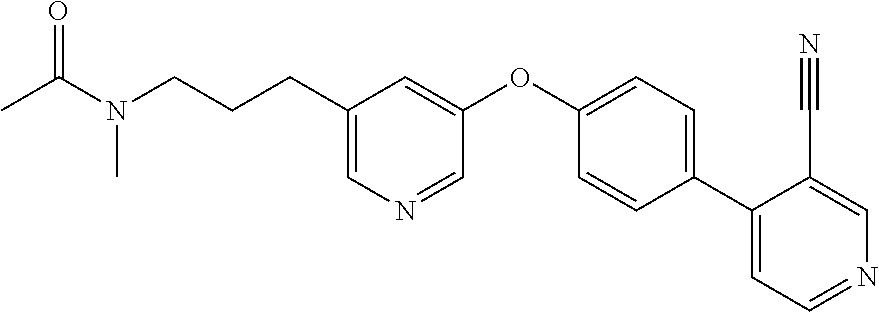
C1(CCCN(C(C)=O)C)=CN=CC(OC2=CC=C(C3=CC=NC=C3C#N)C=C2)=C1
